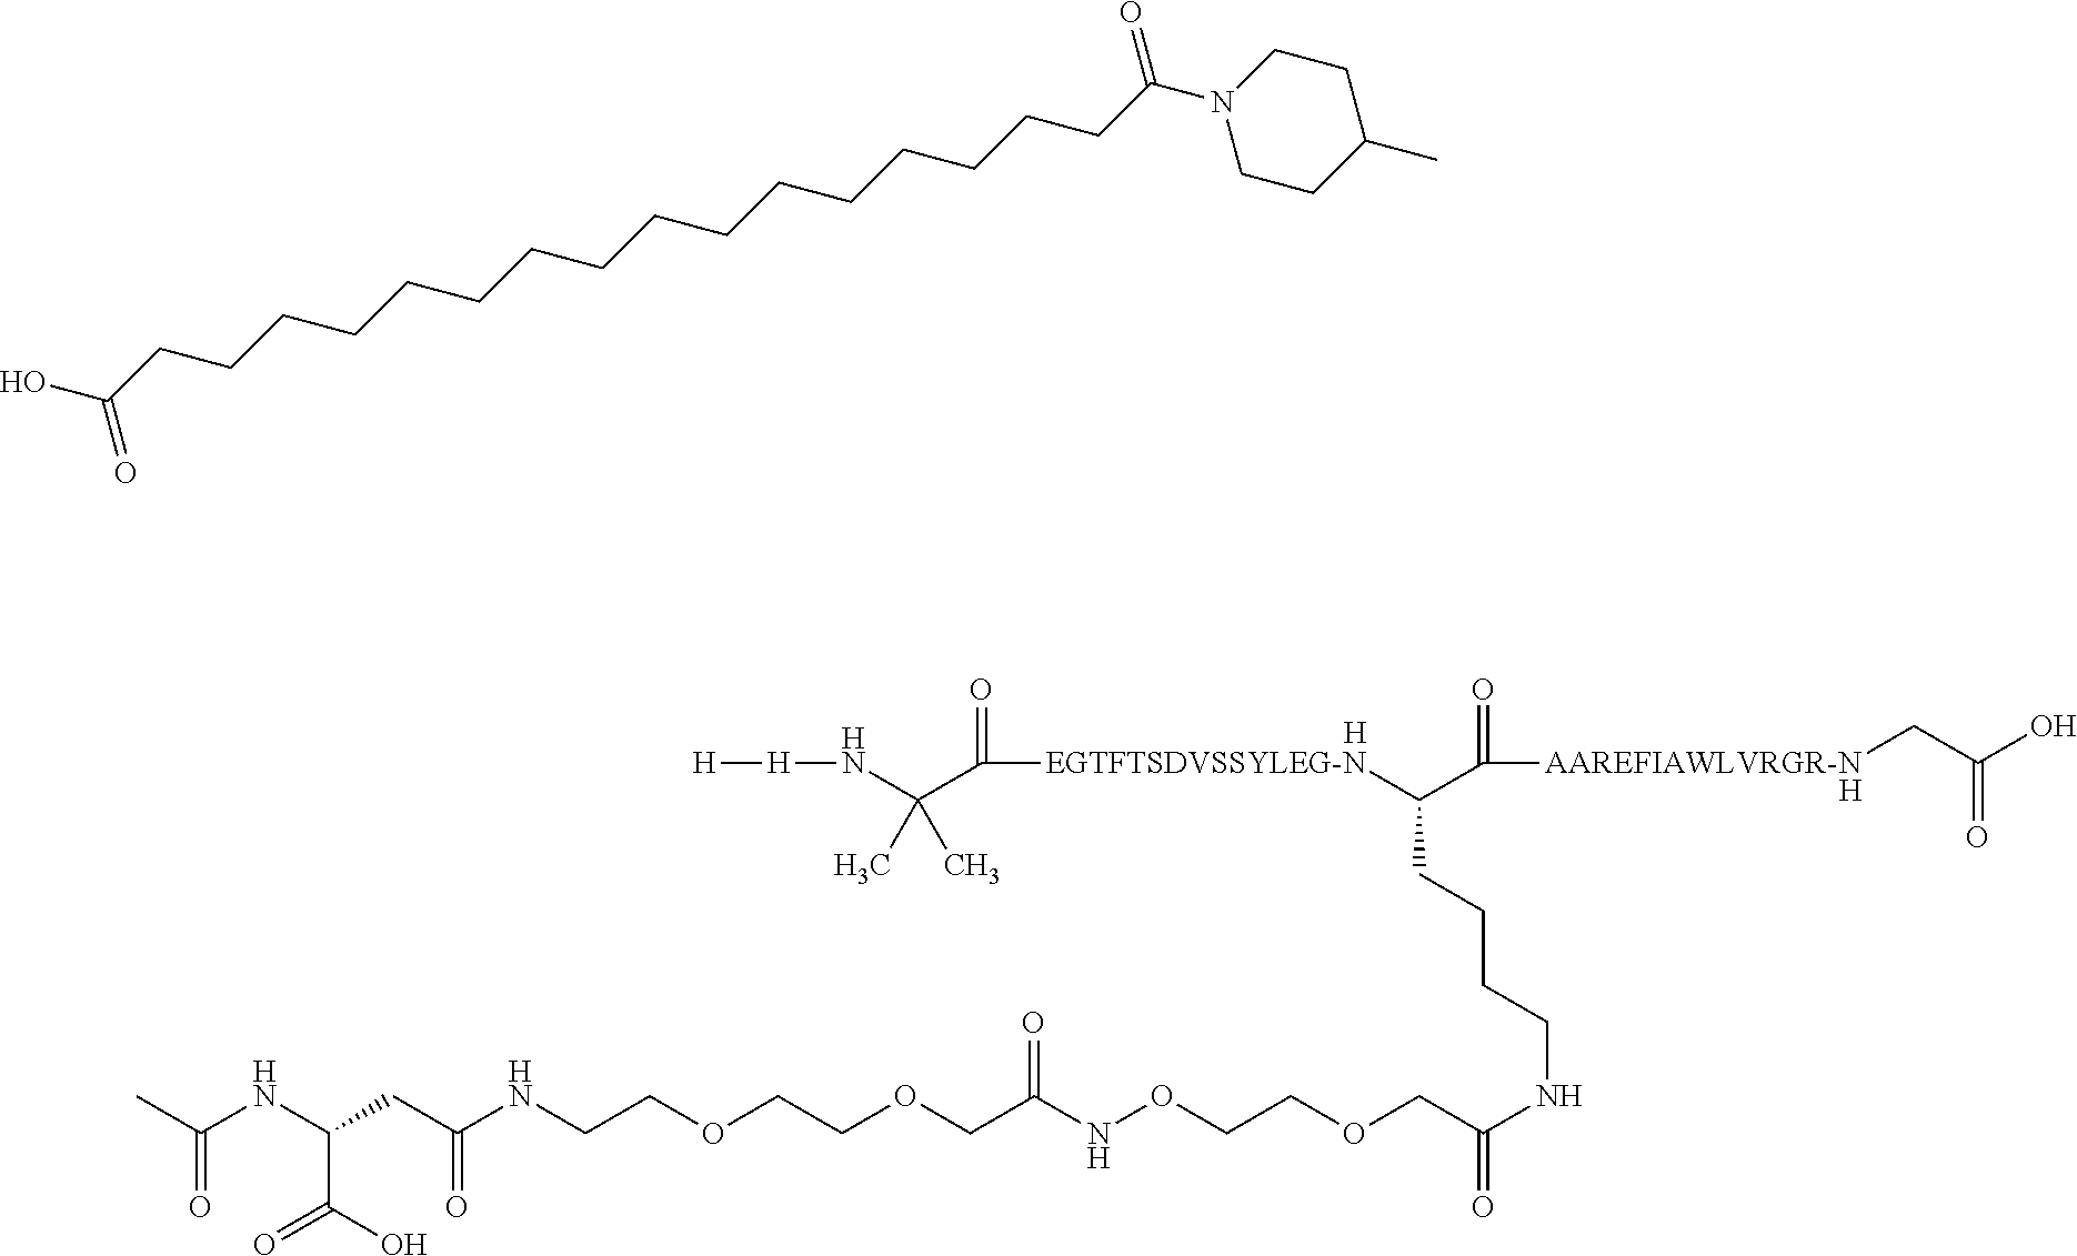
[H].[H].C([AAREFIAWLVRGR-N]CC(O)=O)(=O)C(CCCCNC(COCCONC(COCCOCCNC(=O)CC(NC(C)=O)C(O)=O)=O)=O)[EGTFTSDVSSYLEG-N]C(C(N[H][H])(C)C)=O.C(CCCCCCCCCCCCCCCCC(N1CCC(C)CC1)=O)(O)=O
